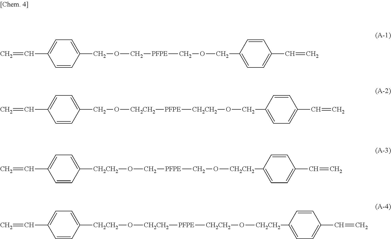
C=CC1=CC=C(COC[PFPE]COCC2=CC=C(C=C)C=C2)C=C1.C=CC1=CC=C(CO[CH2CH2][PFPE][CH2CH2]OCC2=CC=C(C=C)C=C2)C=C1.C=CC1=CC=C([CH2CH2]OC[PFPE]CO[CH2CH2]C2=CC=C(C=C)C=C2)C=C1.C=CC1=CC=C([CH2CH2]O[CH2CH2][PFPE][CH2CH2]O[CH2CH2]C2=CC=C(C=C)C=C2)C=C1
